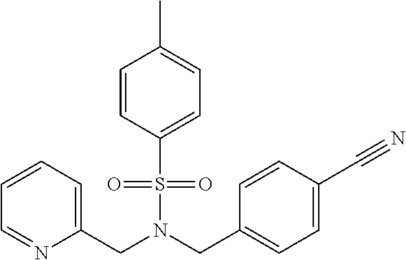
C(N(CC1=CC=C(C#N)C=C1)S(=O)(=O)C1=CC=C(C)C=C1)C1=CC=CC=N1
